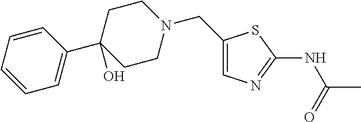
C1(CN2CCC(C3=CC=CC=C3)(O)CC2)=CN=C(NC(C)=O)S1
